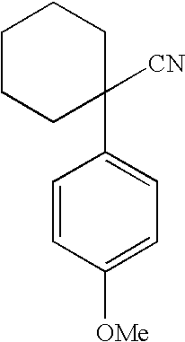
C1CCC(C2=CC=C([OMe])C=C2)([CN])CC1
